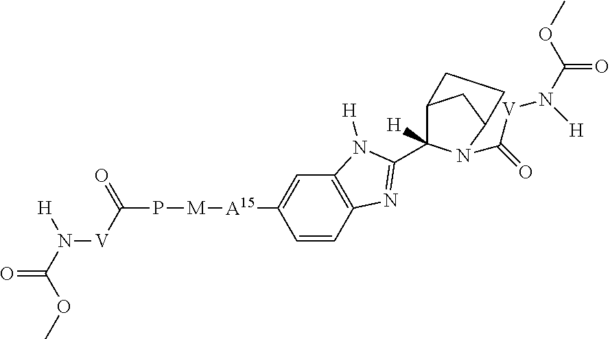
C12C([H])(C3=NC4=C(C=C([A15][M]PC([V]N([H])C(=O)OC)=O)C=C4)N3[H])N(C(=O)[V]N([H])C(=O)OC)C(C1)CC2
